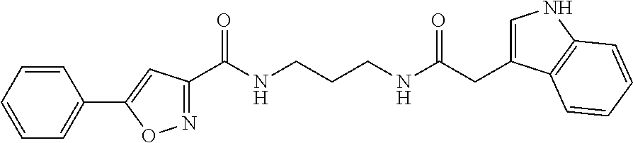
C(C(NCCCNC(C1=NOC(C2=CC=CC=C2)=C1)=O)=O)C1=CNC2=C1C=CC=C2
